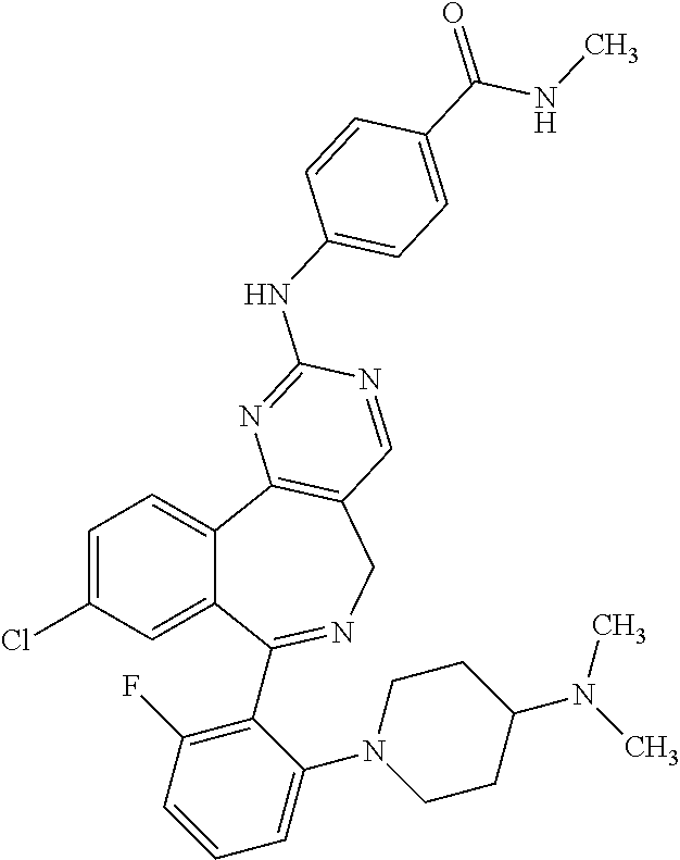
C1=C(Cl)C=C2C(=C1)C1=C(CN=C2C2=C(F)C=CC=C2N2CCC(N(C)C)CC2)C=NC(NC2=CC=C(C(=O)NC)C=C2)=N1
